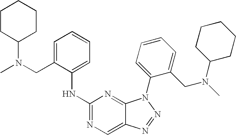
C1=C(CN(C)C2CCCCC2)C(NC2=NC=C3C(=N2)N(C2=CC=CC=C2CN(C)C2CCCCC2)N=N3)=CC=C1
